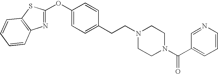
C1(OC2=NC3=C(S2)C=CC=C3)=CC=C(CCN2CCN(C(C3=CC=CN=C3)=O)CC2)C=C1
